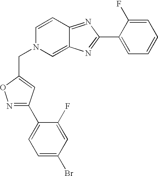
N1=C(C2=CC=C(Br)C=C2F)C=C(CN2C=C3C(=NC(C4=CC=CC=C4F)=N3)C=C2)O1
